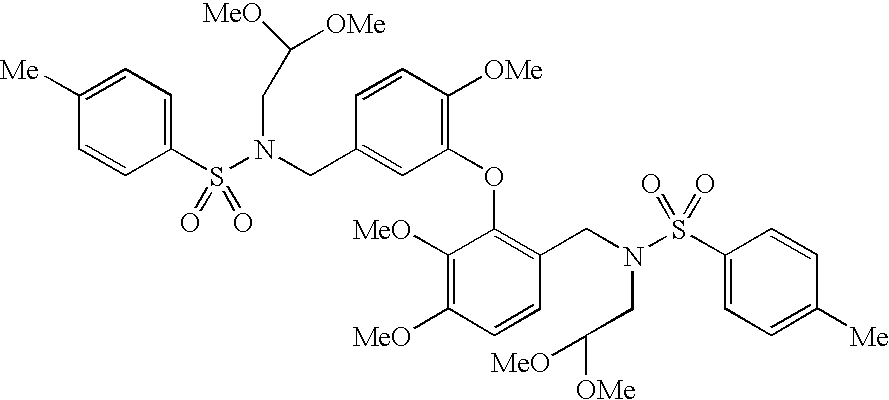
C1=CC(S(N(CC2=CC(OC3=C(CN(S(C4=CC=C([Me])C=C4)(=O)=O)CC([OMe])[MeO])C=CC([MeO])=C3[MeO])=C([OMe])C=C2)CC([MeO])[OMe])(=O)=O)=CC=C1[Me]
